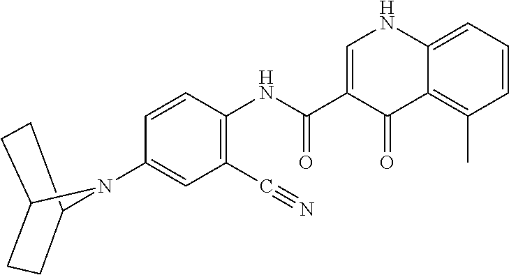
C1=C(C(NC2=C(C#N)C=C(N3C4CCC3CC4)C=C2)=O)C(=O)C2=C(C)C=CC=C2N1
